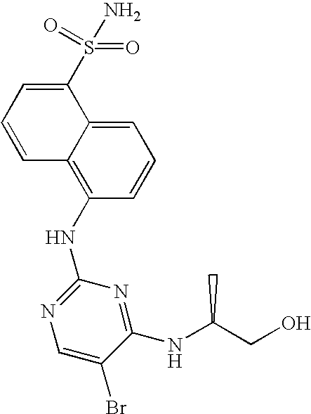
C1=C2C(=C(NC3=NC=C(Br)C(NC(CO)C)=N3)C=C1)C=CC=C2S(=O)(=O)N
